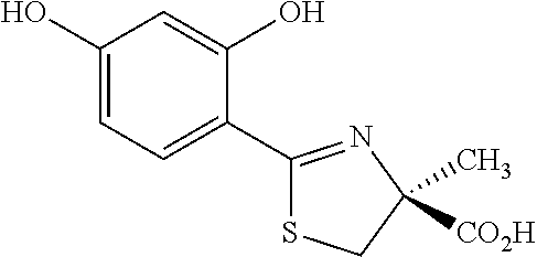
C1(O)=CC=C(C2=NC(C)([CO2H])CS2)C(O)=C1
